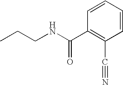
CCCNC(=O)C1=C(C#N)C=CC=C1
